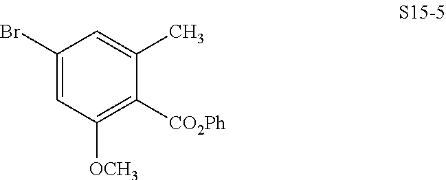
C1(Br)=CC([OCH3])=C([CO2Ph])C(C)=C1
